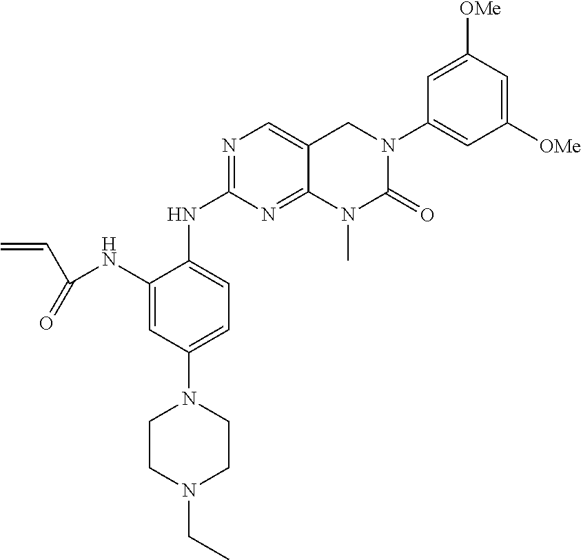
N1=C(NC2=CC=C(N3CCN(CC)CC3)C=C2NC(C=C)=O)N=C2C(=C1)CN(C1=CC([OMe])=CC([OMe])=C1)C(=O)N2C
